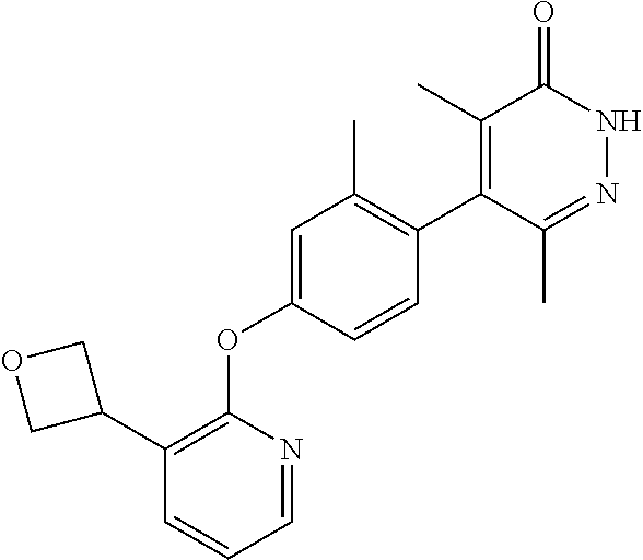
C1(C)=C(C2=C(C)C=C(OC3=C(C4COC4)C=CC=N3)C=C2)C(C)=NNC1=O
